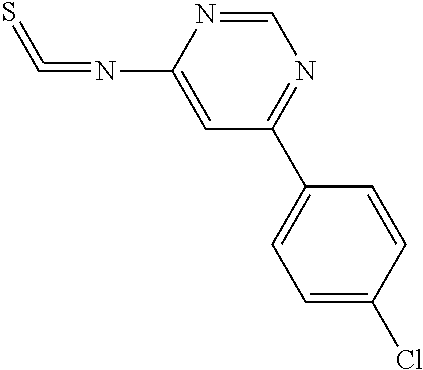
C1=NC(N=C=S)=CC(C2=CC=C(Cl)C=C2)=N1
